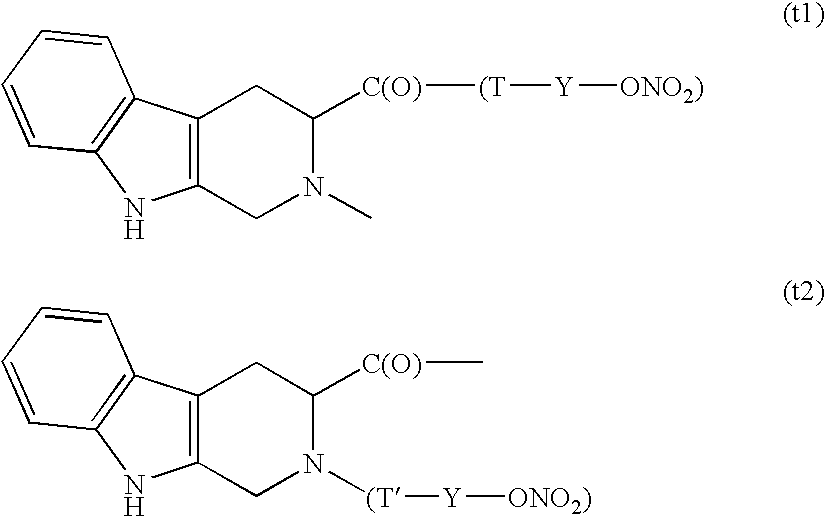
C1([C(O)][(T][Y][ONO2)])CC2=C(CN1C)NC1=C2C=CC=C1.C1([C(O)]C)CC2=C(CN1[(T][Y][ONO2)])NC1=C2C=CC=C1
